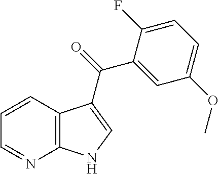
C12=C(C=CC=N1)C(C(=O)C1=CC(OC)=CC=C1F)=CN2
